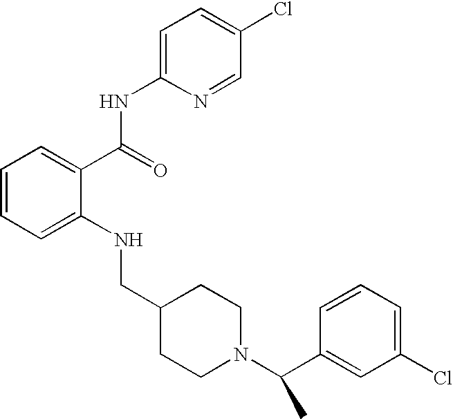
C1=CC=C(NCC2CCN(C(C3=CC(Cl)=CC=C3)C)CC2)C(C(NC2=CC=C(Cl)C=N2)=O)=C1
